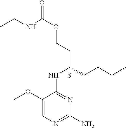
S.C1(OC)=CN=C(N)N=C1NC(CCOC(NCC)=O)CCCC
